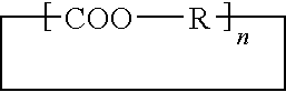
C1[COO][R]CCC1
